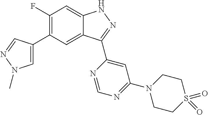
C1(F)=C(C2=CN(C)N=C2)C=C2C(=C1)NN=C2C1=CC(N2CCS(=O)(=O)CC2)=NC=N1
